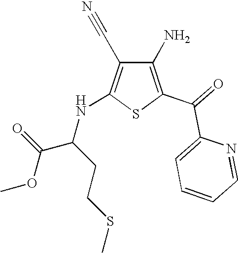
C1(N)=C(C(=O)C2=CC=CC=N2)SC(NC(C(OC)=O)CCSC)=C1C#N
